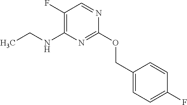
C1(OCC2=CC=C(F)C=C2)=NC(NCC)=C(F)C=N1
